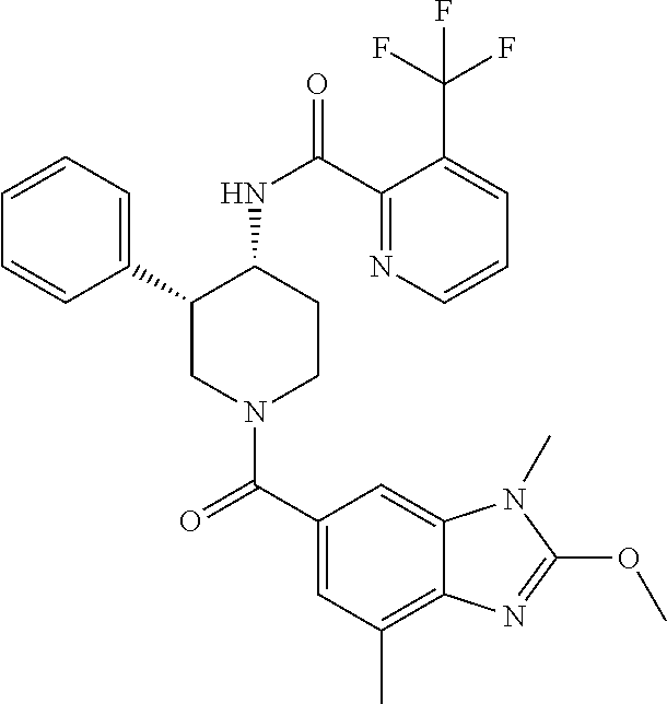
C1(C2CN(C(C3=CC(C)=C4C(=C3)N(C)C(OC)=N4)=O)CCC2NC(=O)C2=NC=CC=C2C(F)(F)F)=CC=CC=C1
